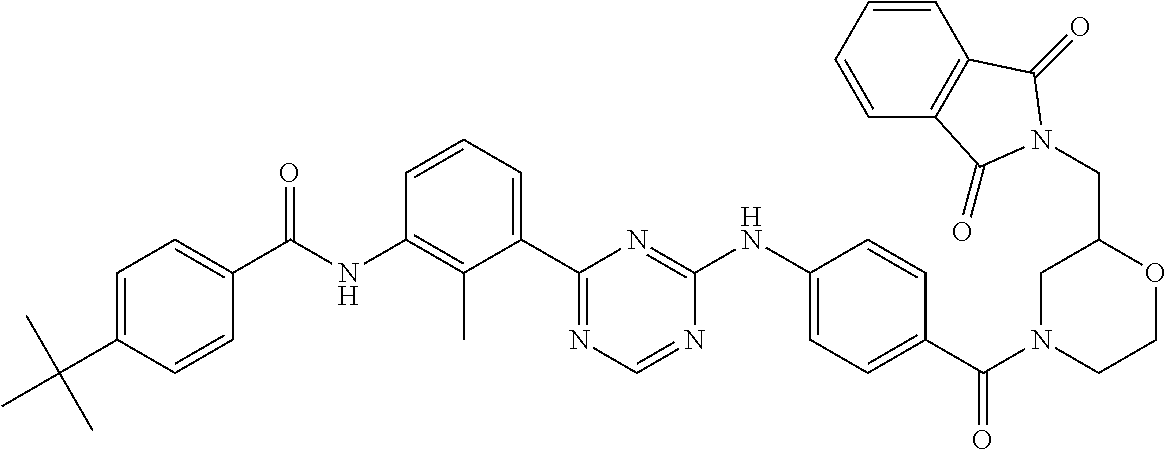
N(C1=C(C)C(C2=NC=NC(NC3=CC=C(C(N4CCOC(CN5C(=O)C6=C(C=CC=C6)C5=O)C4)=O)C=C3)=N2)=CC=C1)C(=O)C1=CC=C(C(C)(C)C)C=C1
